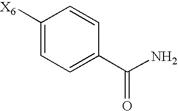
C1([X6])=CC=C(C(N)=O)C=C1
